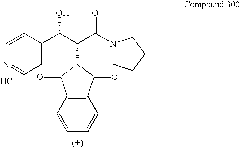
C1=CC(C(C(C(=O)N2CCCC2)N2C(=O)C3=C(C2=O)C=CC=C3)O)=CC=N1.Cl
